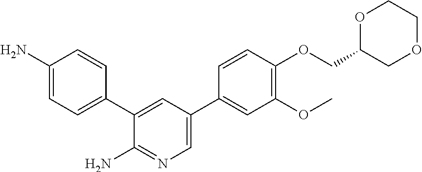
C1(C2=CC(C3=CC(OC)=C(OCC4COCCO4)C=C3)=CN=C2N)=CC=C(N)C=C1
